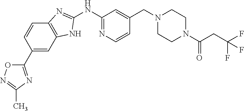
C12=C(C=C(C3=NC(C)=NO3)C=C1)NC(NC1=NC=CC(CN3CCN(C(CC(F)(F)F)=O)CC3)=C1)=N2
